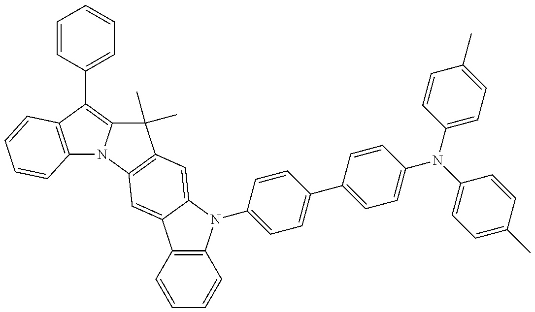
C12=C(C(C3=CC=CC=C3)=C3N1C1=C(C3(C)C)C=C3C(=C1)C1=C(N3C3=CC=C(C4=CC=C(N(C5=CC=C(C)C=C5)C5=CC=C(C)C=C5)C=C4)C=C3)C=CC=C1)C=CC=C2
